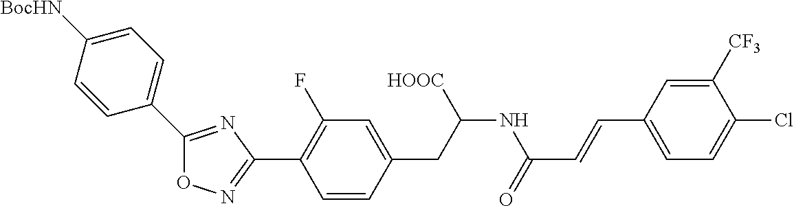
O1N=C(C2=C(F)C=C(CC(NC(C=CC3=CC=C(Cl)C([CF3])=C3)=O)[HOOC])C=C2)N=C1C1=CC=C([BocHN])C=C1
